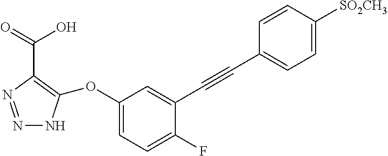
N1=NC(C(O)=O)=C(OC2=CC=C(F)C(C#CC3=CC=C([SO2CH3])C=C3)=C2)N1
